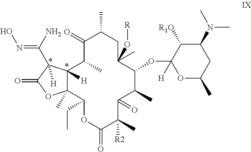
CC1CC(C)(O[R])C(OC2([H])OC(C)CC(N(C)C)C2[R1O])C(C)C(=O)C(C)([R2])C(=O)OC(CC)C2(C)C([H])(C(C)C1=O)C(C(N)=NO)([H])C(=O)O2
